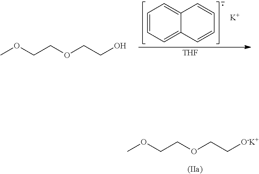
COCCOCC[O-K+].COCCOCCO.[THF].C1=CC=C2C(=C1)C=CC=C2.[K]
